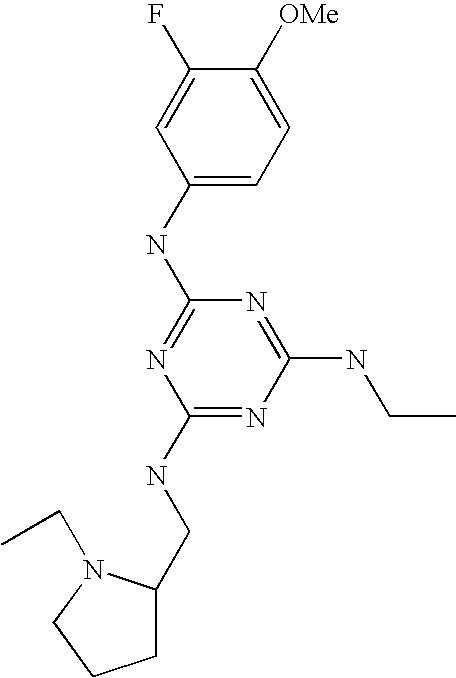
C1(NC2=NC(NCC3CCCN3CC)=NC(NCC)=N2)=CC=C([OMe])C(F)=C1
